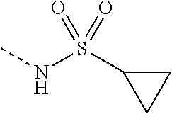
C1(S(NC)(=O)=O)CC1
